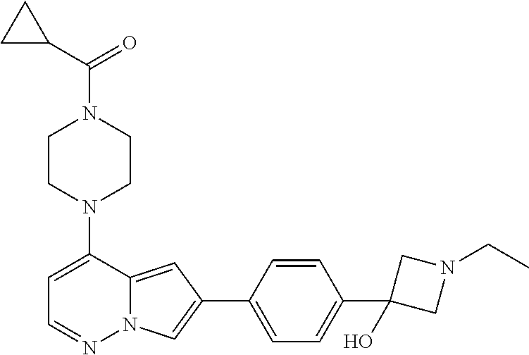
C1CN(C2=CC=NN3C2=CC(C2=CC=C(C4(O)CN(CC)C4)C=C2)=C3)CCN1C(C1CC1)=O
